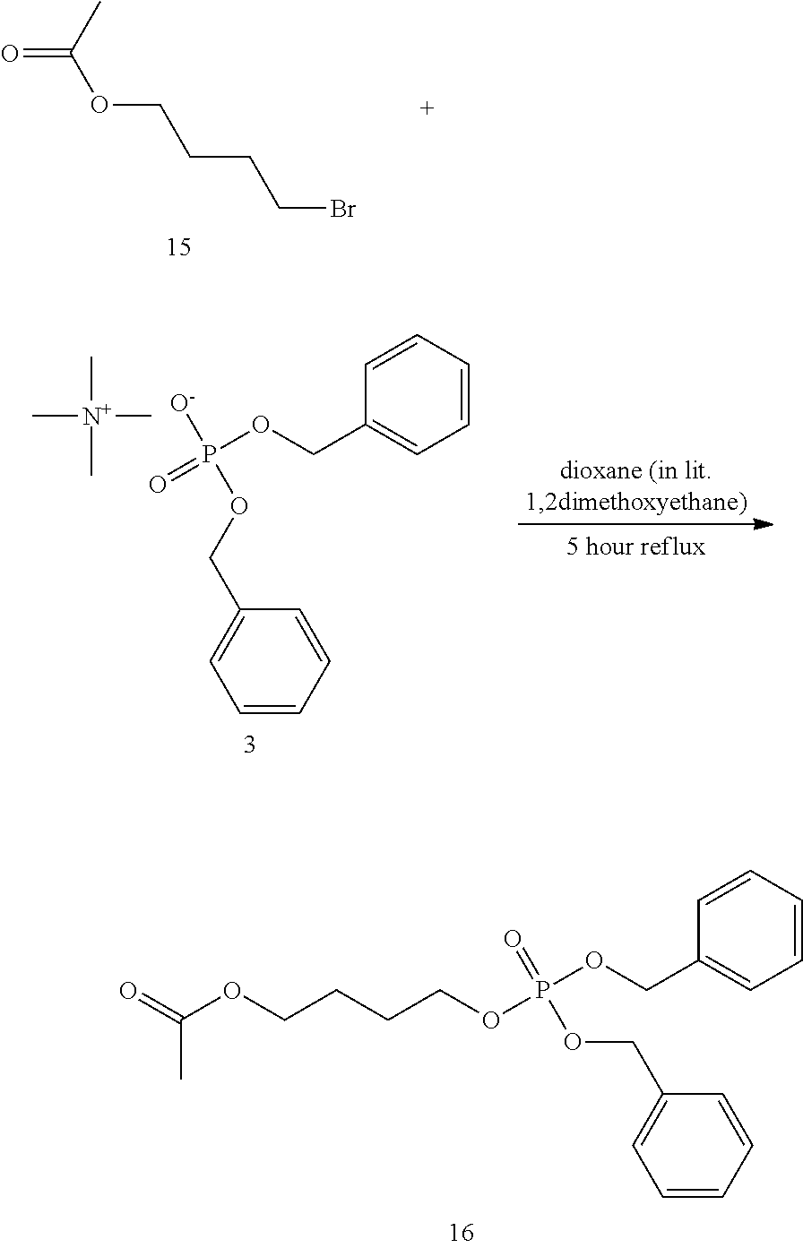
CC(OCCCCBr)=O.C1=CC=CC=C1COP(OCC1=CC=CC=C1)([O-])=O.C[N+](C)(C)C.C1=CC=CC=C1COP(OCC1=CC=CC=C1)(=O)OCCCCOC(=O)C
